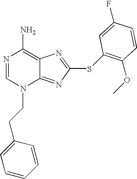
N1=CN(CCC2=CC=CC=C2)C2=NC(SC3=C(OC)C=CC(F)=C3)=NC2=C1N
